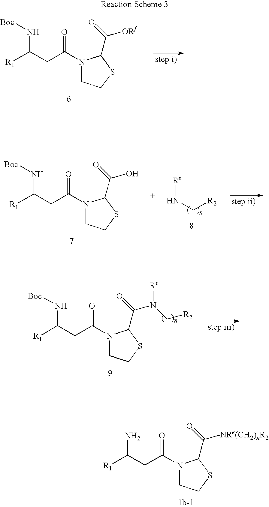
[R1]C(CC(=O)N1CCSC1C(=O)[NRe(CH2)nR2])N.[R1]C(CC(=O)N1CCSC1C(=O)[ORf])N[Boc].[Re]NC[R2].[R1]C(CC(=O)N1CCSC1C(=O)O)N[Boc].[R1]C(CC(=O)N1CCSC1C(=O)N(C[R2])[Re])N[Boc]
